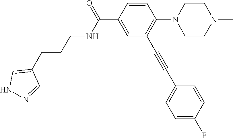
C1=CC(C(=O)NCCCC2=CNN=C2)=CC(C#CC2=CC=C(F)C=C2)=C1N1CCN(C)CC1
